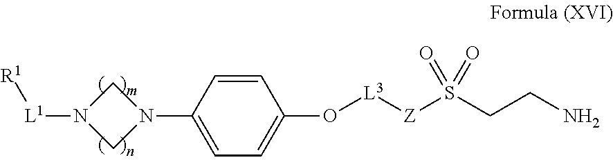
C1(O[L3][Z]S(CCN)(=O)=O)=CC=C(N2CN([L1][R1])C2)C=C1
